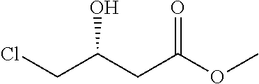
ClCC(CC(OC)=O)O
